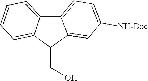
C12=CC=CC=C1C(CO)C1=CC([NH-Boc])=CC=C21
